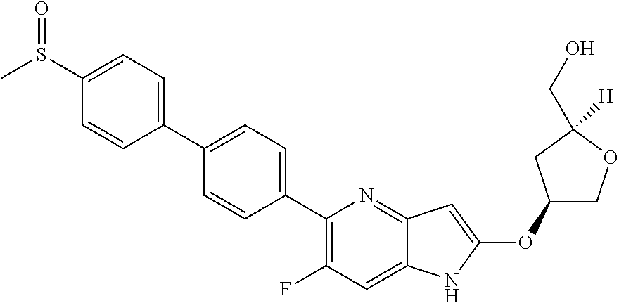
C1(OC2=CC3=NC(C4=CC=C(C5=CC=C(S(C)=O)C=C5)C=C4)=C(F)C=C3N2)COC([H])(CO)C1
